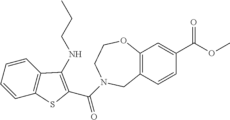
C12=C(C=CC(C(OC)=O)=C1)CN(C(=O)C1=C(NCCC)C3=C(C=CC=C3)S1)CCO2
